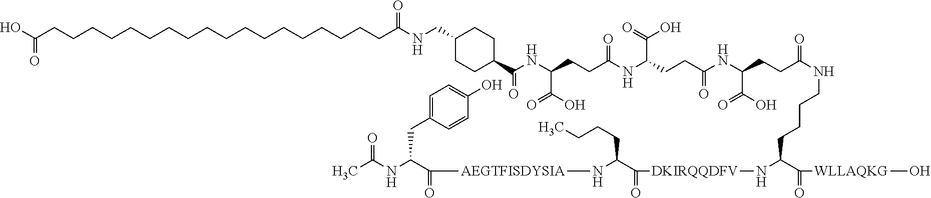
C(C(=O)[WLLAQKG]O)(N[DKIRQQDFV]C(=O)C(CCCC)N[AEGTFISDYSIA]C(=O)C(CC1=CC=C(O)C=C1)NC(C)=O)CCCCNC(CCC(NC(CCC(NC(CCC(NC(C1CCC(CNC(CCCCCCCCCCCCCCCCCCC(O)=O)=O)CC1)=O)C(=O)O)=O)C(=O)O)=O)C(=O)O)=O
